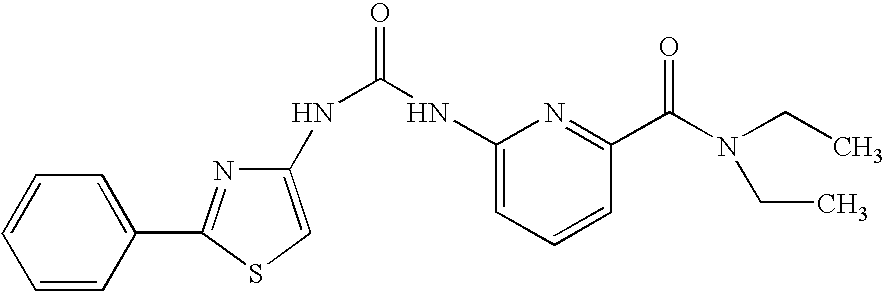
N(C(=O)NC1=CC=CC(C(N(CC)CC)=O)=N1)C1=CSC(C2=CC=CC=C2)=N1
